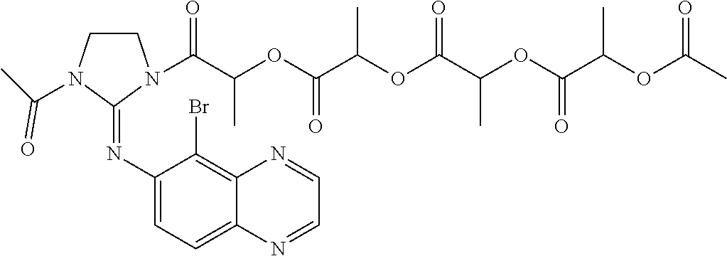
C1CN(C(C)=O)C(=NC2=CC=C3C(=C2Br)N=CC=N3)N1C(C(OC(C(OC(C(OC(C(OC(C)=O)C)=O)C)=O)C)=O)C)=O
